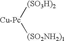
[Cu-Pc]([(SO3H)2])[(SO2NH2)1]
